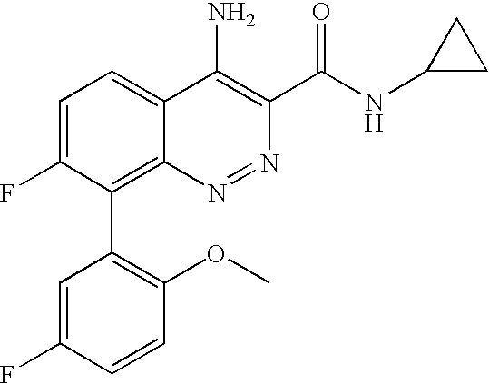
C1=C(F)C=CC(OC)=C1C1=C2C(=CC=C1F)C(N)=C(C(NC1CC1)=O)N=N2
